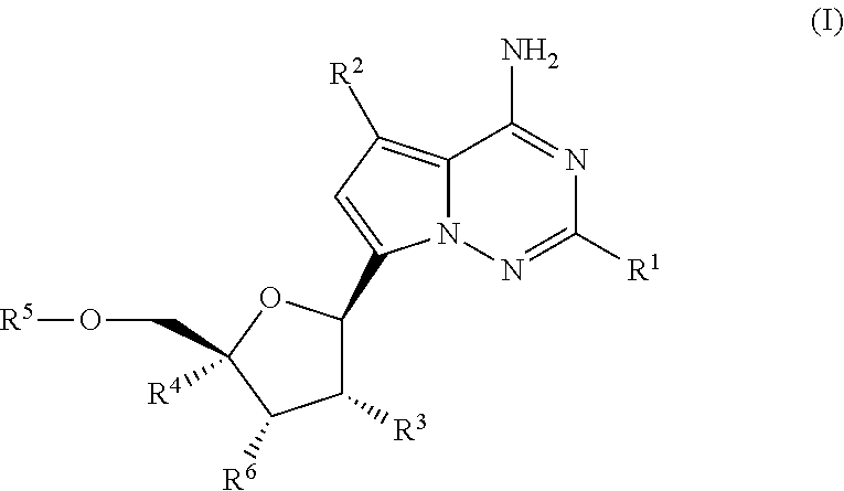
C12=C([R2])C=C(C3C([R3])C([R6])C(CO[R5])([R4])O3)N1N=C([R1])N=C2N
